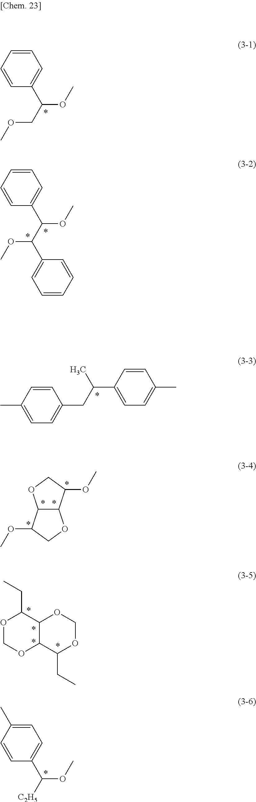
C1=CC=CC(C(COC)OC)=C1.CC(CC1=CC=C(C)C=C1)C1=CC=C(C)C=C1.C1=CC=CC(C(C(OC)C2=CC=CC=C2)OC)=C1.O1COC2C(C1CC)OCOC2CC.C1=C(C)C=CC(C([C2H5])OC)=C1.C12C(C(OC)CO1)OCC2OC
